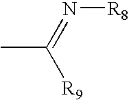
CC(=N[R8])[R9]
